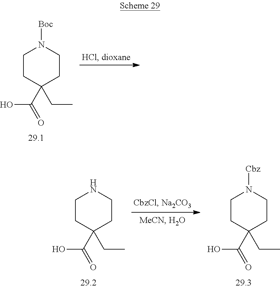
C1CC(C(O)=O)(CC)CCN1[Boc].C1CC(C(O)=O)(CC)CCN1.C1CC(C(O)=O)(CC)CCN1[Cbz]
